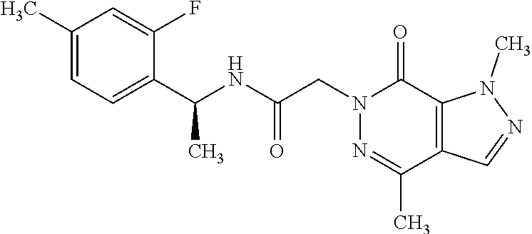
C1(C(NC(CN2N=C(C)C3=C(C2=O)N(C)N=C3)=O)C)=CC=C(C)C=C1F
